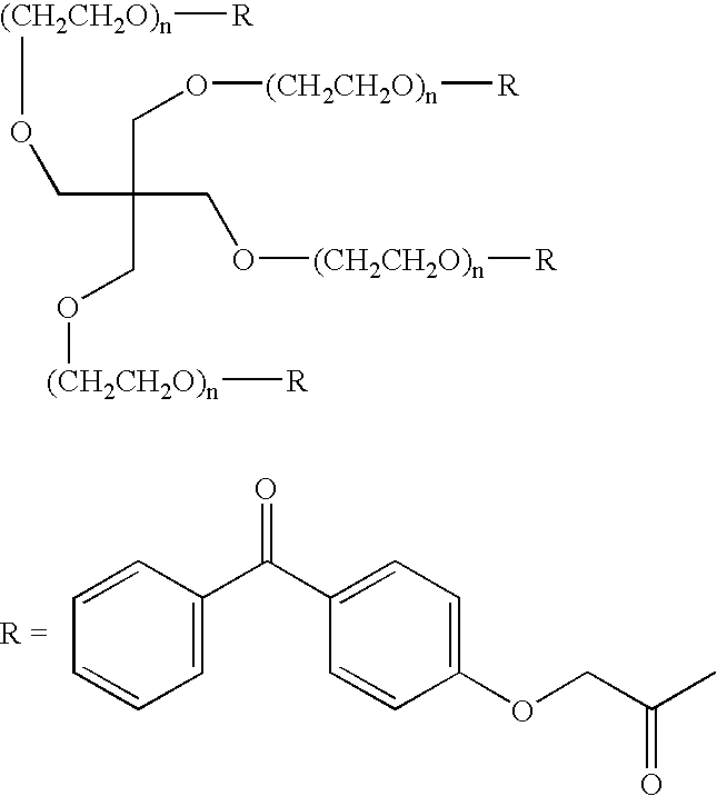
CC(COC1=CC=C(C(C2=CC=CC=C2)=O)C=C1)=O.C(C(CO[(CH2CH2O)n][R])(CO[(CH2CH2O)n][R])CO[(CH2CH2O)n][R])O[(CH2CH2O)n][R]
